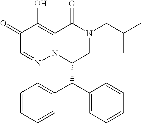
C1=CC=CC(C(C2=CC=CC=C2)C2CN(CC(C)C)C(=O)C3=C(O)C(=O)C=NN23)=C1
